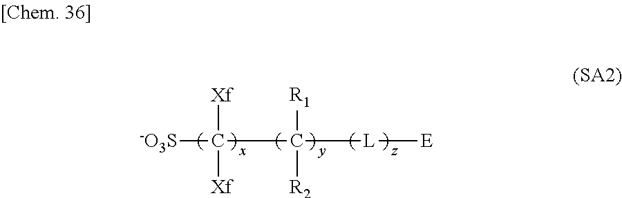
[-O3S]C(C([L][E])([R1])[R2])([Xf])[Xf]
